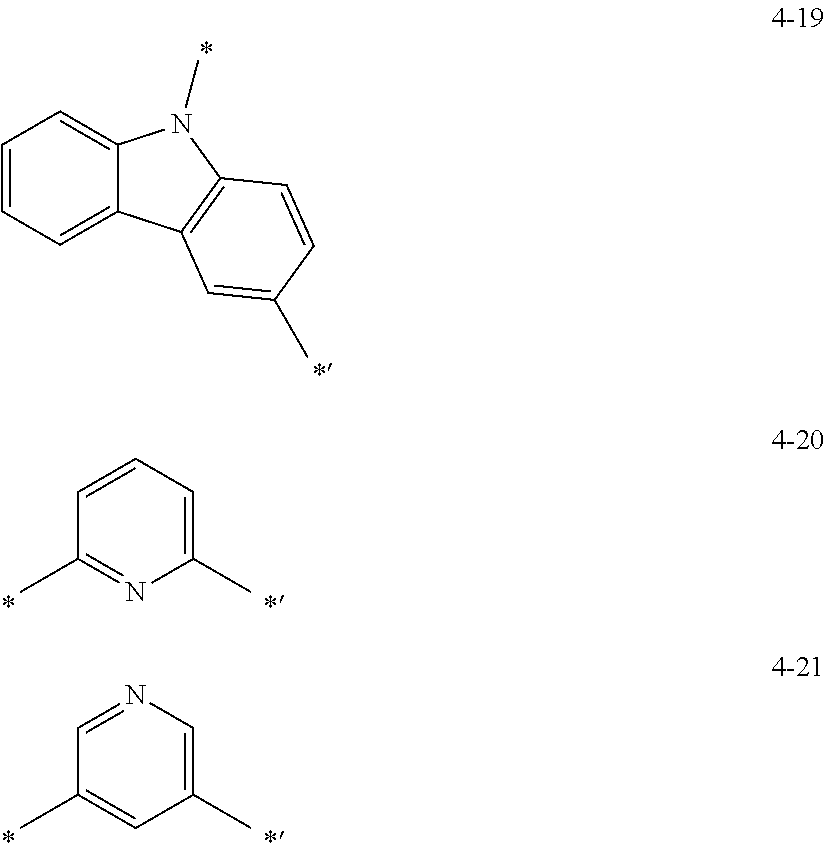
C1=CC=C2C(=C1)N(C)C1=C2C=C(C)C=C1.C1(C)=CC=CC(C)=N1.C1(C)=CN=CC(C)=C1
